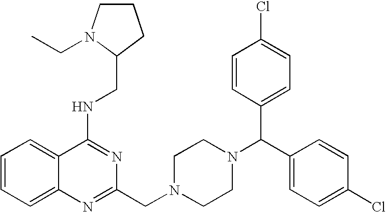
C1=CC=C2C(=C1)C(NCC1CCCN1CC)=NC(CN1CCN(C(C3=CC=C(Cl)C=C3)C3=CC=C(Cl)C=C3)CC1)=N2
